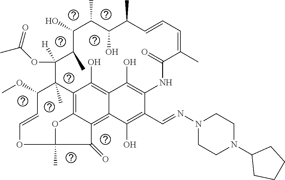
C12=C3C4=C5C(=C1O)C(O)=C(C(C=NN1CCN(C6CCCC6)CC1)=C5O)NC(=O)C(C)=CC=CC(C)C(O)C(C)C(O)C(C)C(OC(C)=O)([H])C2(C)C(OC)C=COC(C)(O3)C4=O
